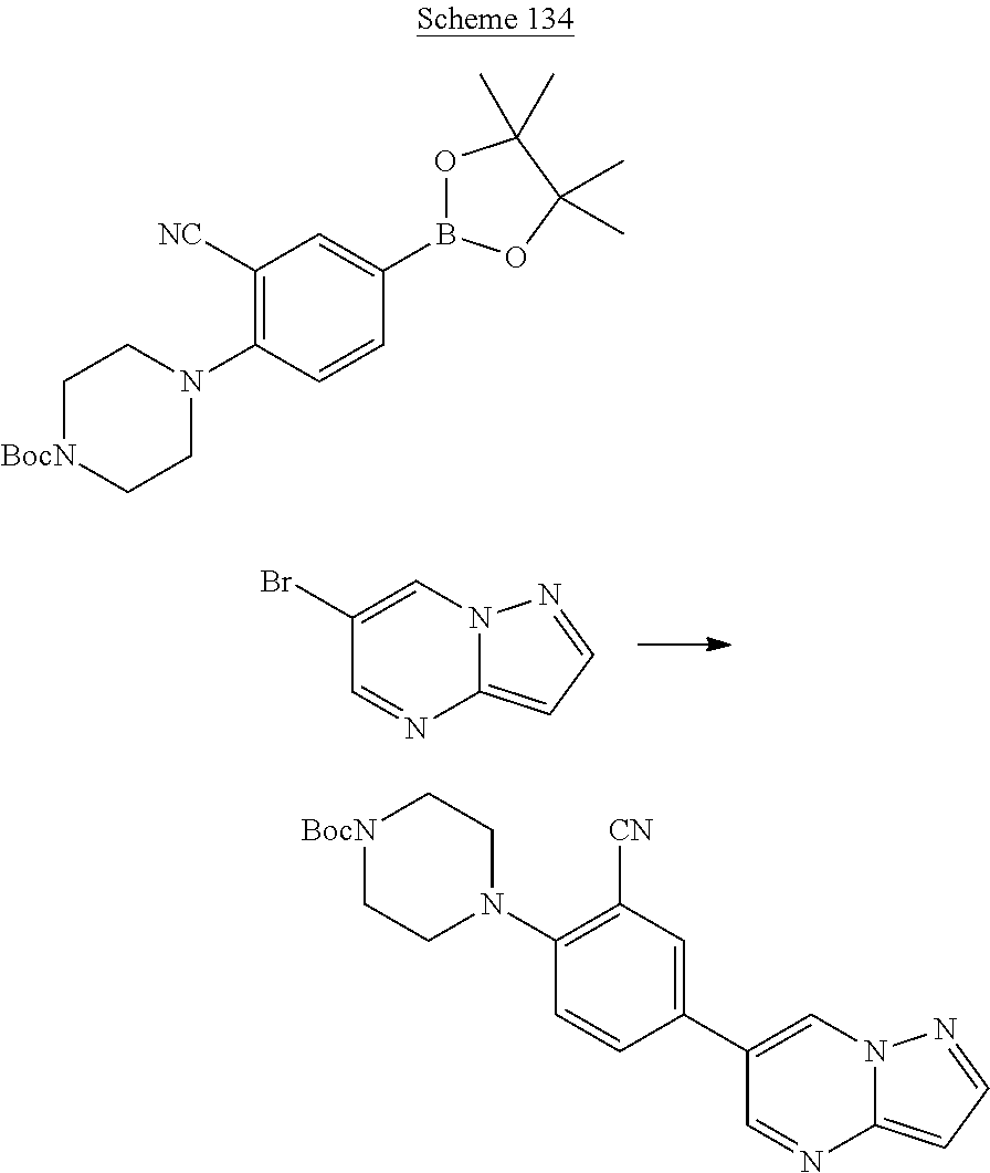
C1(Br)=CN2C(=CC=N2)N=C1.C1([NC])=C(N2CC[BocN]CC2)C=CC(B2OC(C)(C)C(C)(C)O2)=C1.C1(C2=CC([CN])=C(N3CC[BocN]CC3)C=C2)=CN2C(=CC=N2)N=C1
